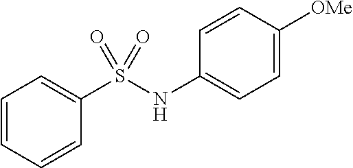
C1=CC=CC(S(NC2=CC=C([OMe])C=C2)(=O)=O)=C1
